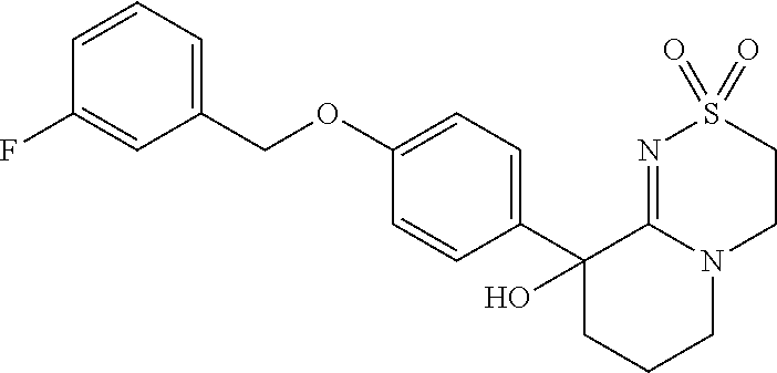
C1(C2(O)CCCN3C2=NS(=O)(=O)CC3)=CC=C(OCC2=CC=CC(F)=C2)C=C1
